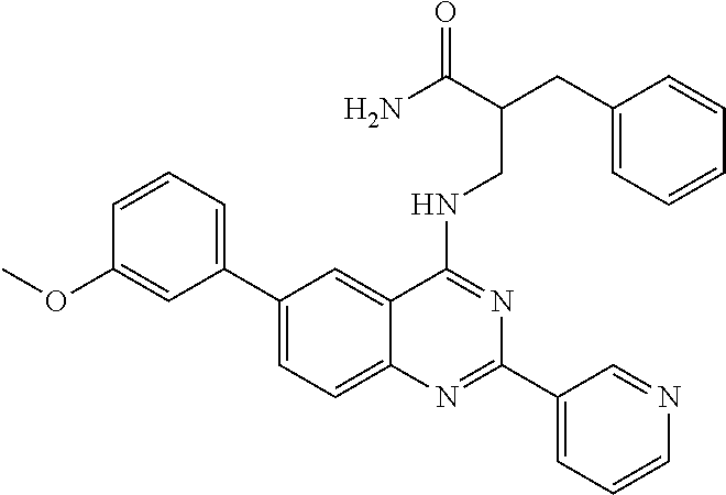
C1(C2=CC=CC(OC)=C2)=CC=C2C(=C1)C(NCC(C(=O)N)CC1=CC=CC=C1)=NC(C1=CC=CN=C1)=N2
